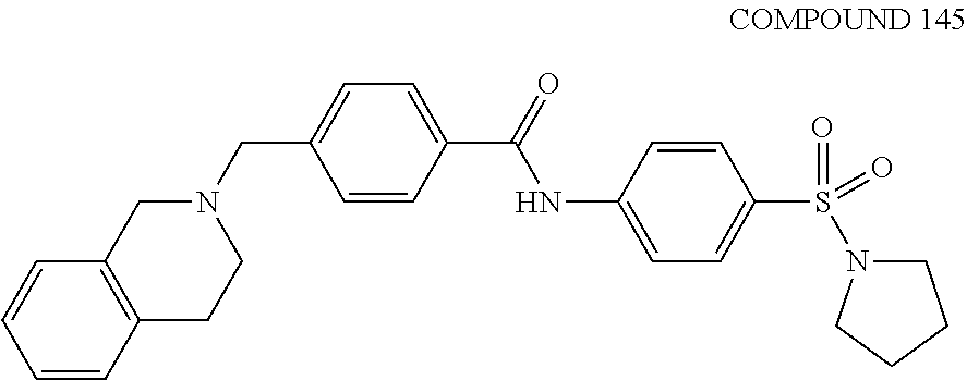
C1=CC2=C(C=C1)CN(CC1=CC=C(C(=O)NC3=CC=C(S(N4CCCC4)(=O)=O)C=C3)C=C1)CC2
